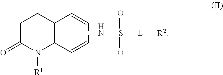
C1(=O)N([R1])C2=C(CC1)C=CC=C2.CNS([L][R2])(=O)=O
